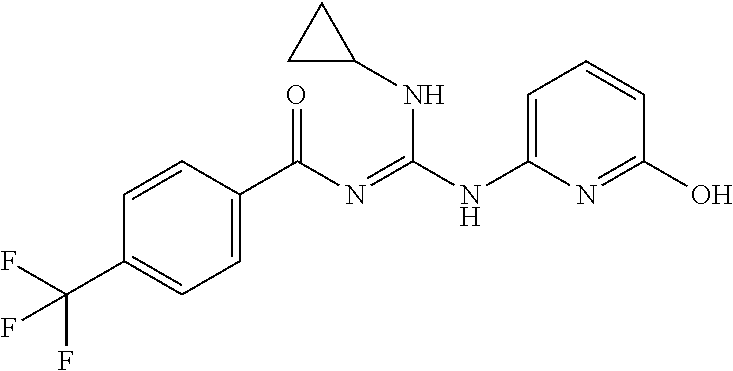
C1=CC(C(N=C(NC2=CC=CC(O)=N2)NC2CC2)=O)=CC=C1C(F)(F)F
